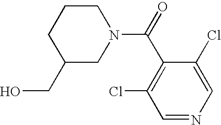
C1(CO)CN(C(C2=C(Cl)C=NC=C2Cl)=O)CCC1
